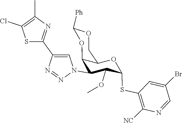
O(C1C(SC2=C([NC])N=CC(Br)=C2)OC2C(C1N1C=C(C3=NC(C)=C(Cl)S3)N=N1)OC([Ph])OC2)C
